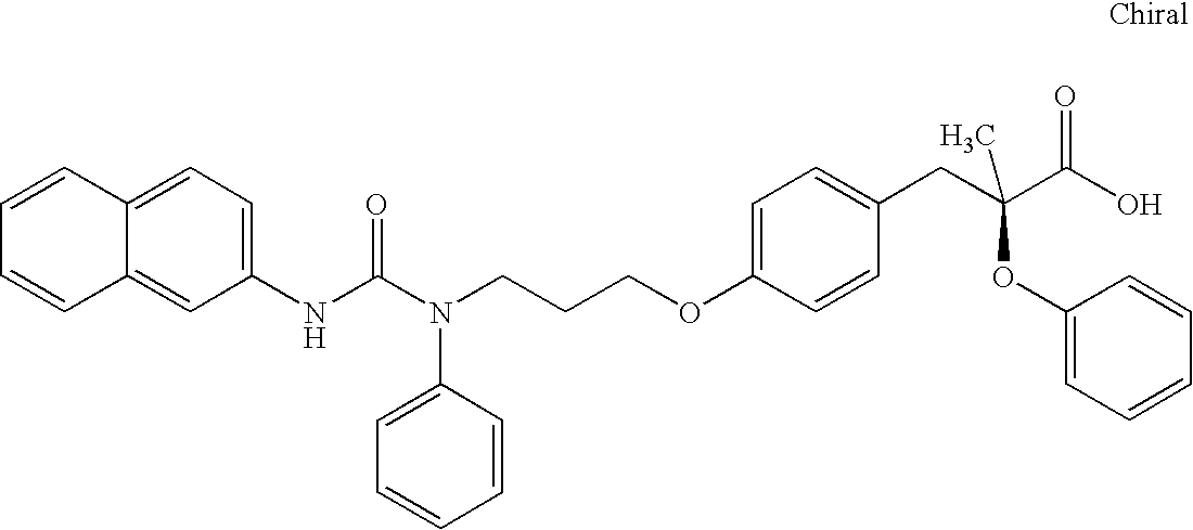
N(C(N(CCCOC1=CC=C(CC(C(O)=O)(OC2=CC=CC=C2)C)C=C1)C1=CC=CC=C1)=O)C1=CC=C2C(=C1)C=CC=C2
